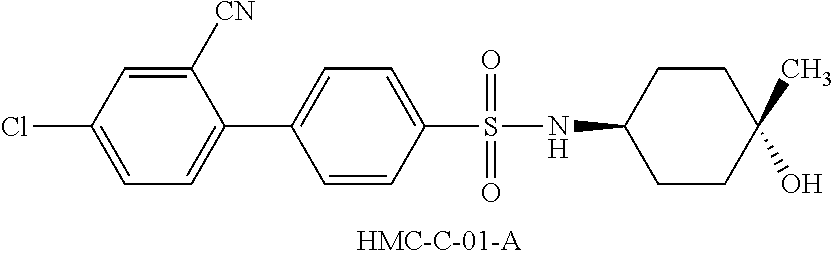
ClC1=CC=C(C2=CC=C(S(NC3CCC(C)(O)CC3)(=O)=O)C=C2)C([CN])=C1
